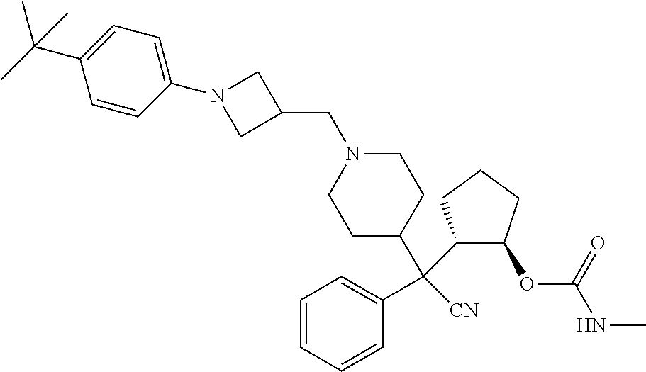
C1=CC=CC(C(C2CCN(CC3CN(C4=CC=C(C(C)(C)C)C=C4)C3)CC2)(C2C(OC(=O)NC)CCC2)[CN])=C1
